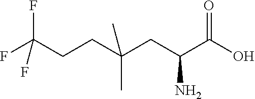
C(CC(CC(C(O)=O)N)(C)C)C(F)(F)F
